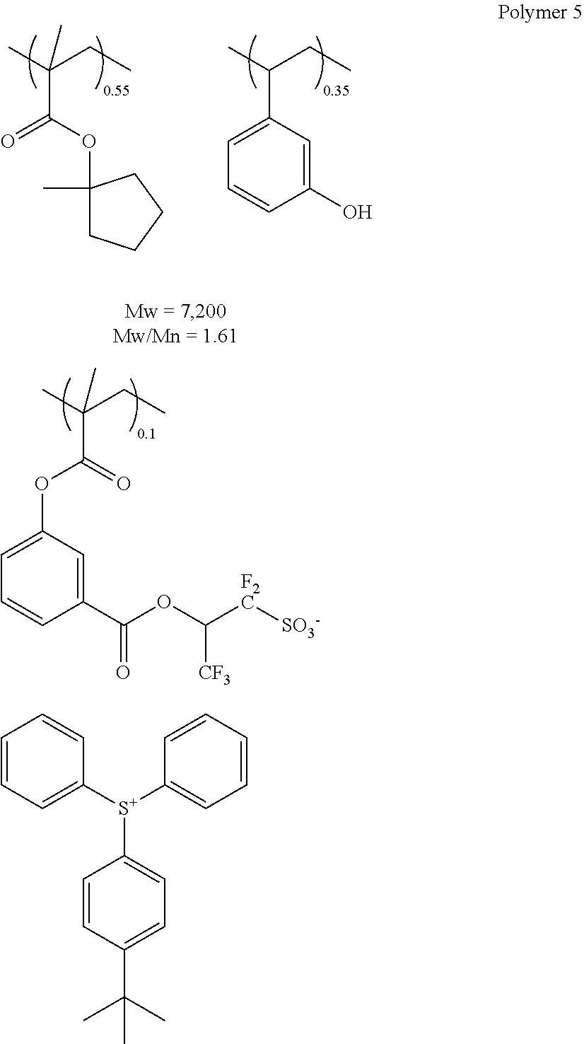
CC(CC)(C)C(OC1(C)CCCC1)=O.CC(CC)C1=CC=CC(O)=C1.CC(CC)(C)C(=O)OC1=CC=CC(C(OC([F2C][SO3-])[CF3])=O)=C1.C1=CC=C([S+](C2=CC=CC=C2)C2=CC=C(C(C)(C)C)C=C2)C=C1
